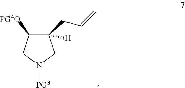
C1([H])(CC=C)C([PG4O])CN([PG3])C1
